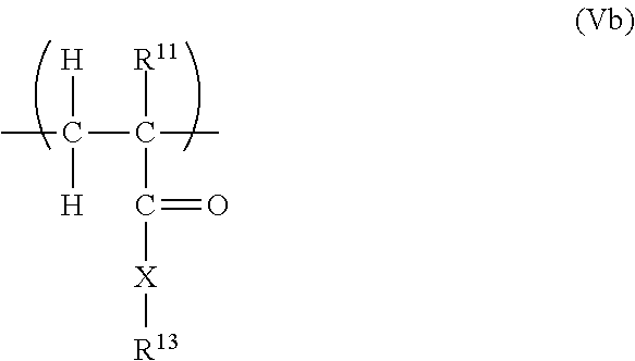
[H]C([H])(C(C)([R11])C(=O)[X][R13])C
